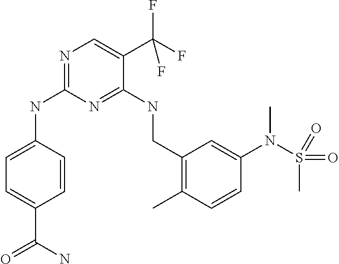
C1=CC(NC2=NC=C(C(F)(F)F)C(NCC3=C(C)C=CC(N(S(C)(=O)=O)C)=C3)=N2)=CC=C1C(N)=O
